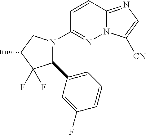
N12C(=NC=C1[CN])C=CC(N1C(C3=CC=CC(F)=C3)C(F)(F)C(C)C1)=N2
